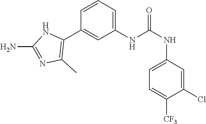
C1(NC(NC2=CC=C([CF3])C(Cl)=C2)=O)=CC=CC(C2=C(C)N=C(N)N2)=C1
